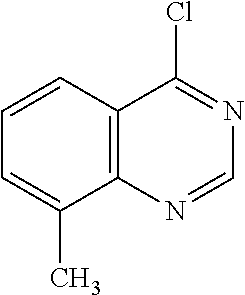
C1=CC=C(C)C2=C1C(Cl)=NC=N2
